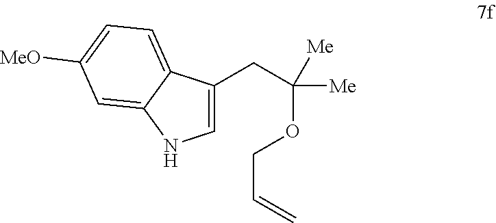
C1=C(CC([Me])(OCC=C)[Me])C2=CC=C([MeO])C=C2N1
